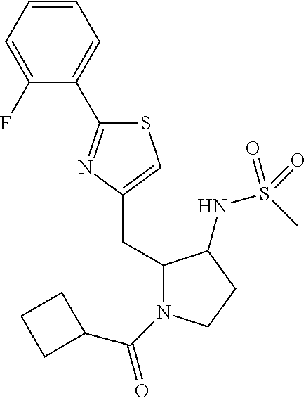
S1C(C2=CC=CC=C2F)=NC(CC2N(C(=O)C3CCC3)CCC2NS(C)(=O)=O)=C1
